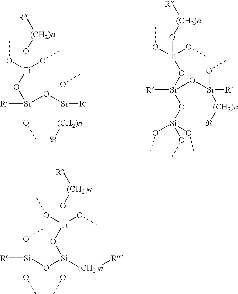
[Si](O[Si]([R])(OC)[(CH2)n]C)([R])(O[Ti](O[(CH2)n][R])(OC)OC)OC.[Si](O[Si]([R])(OC)[(CH2)n]C)([R])(O[Si](OC)(OC)OC)O[Ti](O[(CH2)n][R])(OC)OC.[Si](O[Si]([(CH2)n][R])(O[Ti](O[(CH2)n][R])(OC)OC)OC)([R])(OC)OC
